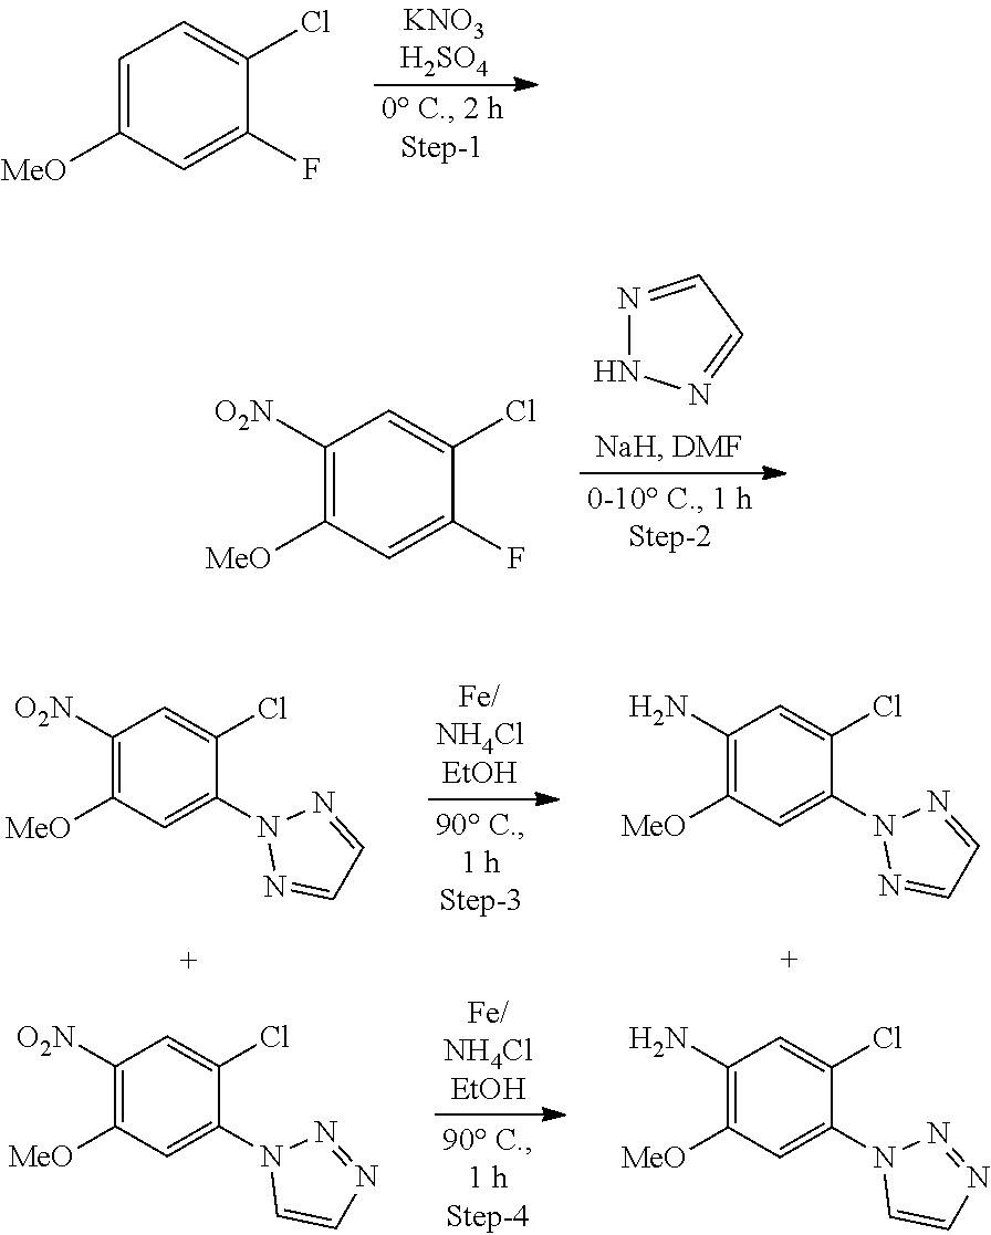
C1=C([MeO])C=C(F)C(Cl)=C1.N1=CC=NN1.C1([O2N])=C([MeO])C=C(F)C(Cl)=C1.C1([O2N])=C([MeO])C=C(N2N=CC=N2)C(Cl)=C1.C1([O2N])=C([MeO])C=C(N2C=CN=N2)C(Cl)=C1.C1(N)=C([MeO])C=C(N2N=CC=N2)C(Cl)=C1.C1(N)=C([MeO])C=C(N2C=CN=N2)C(Cl)=C1
